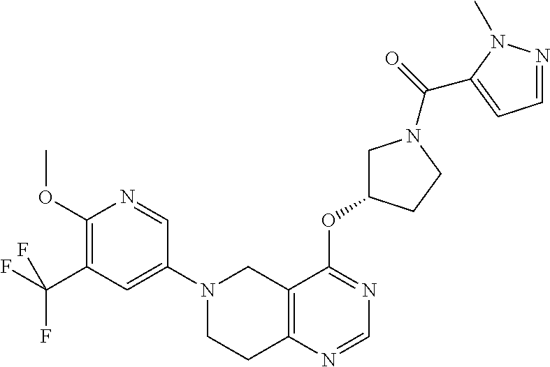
C1(N2CCC3=C(C2)C(OC2CN(C(=O)C4=CC=NN4C)CC2)=NC=N3)=CC(C(F)(F)F)=C(OC)N=C1
